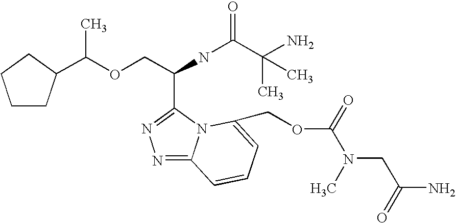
C(C(NC(C(C)(N)C)=O)C1=NN=C2N1C(COC(=O)N(CC(=O)N)C)=CC=C2)OC(C1CCCC1)C
